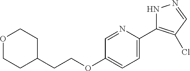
C(OC1=CC=C(C2=C(Cl)C=NN2)N=C1)CC1CCOCC1
